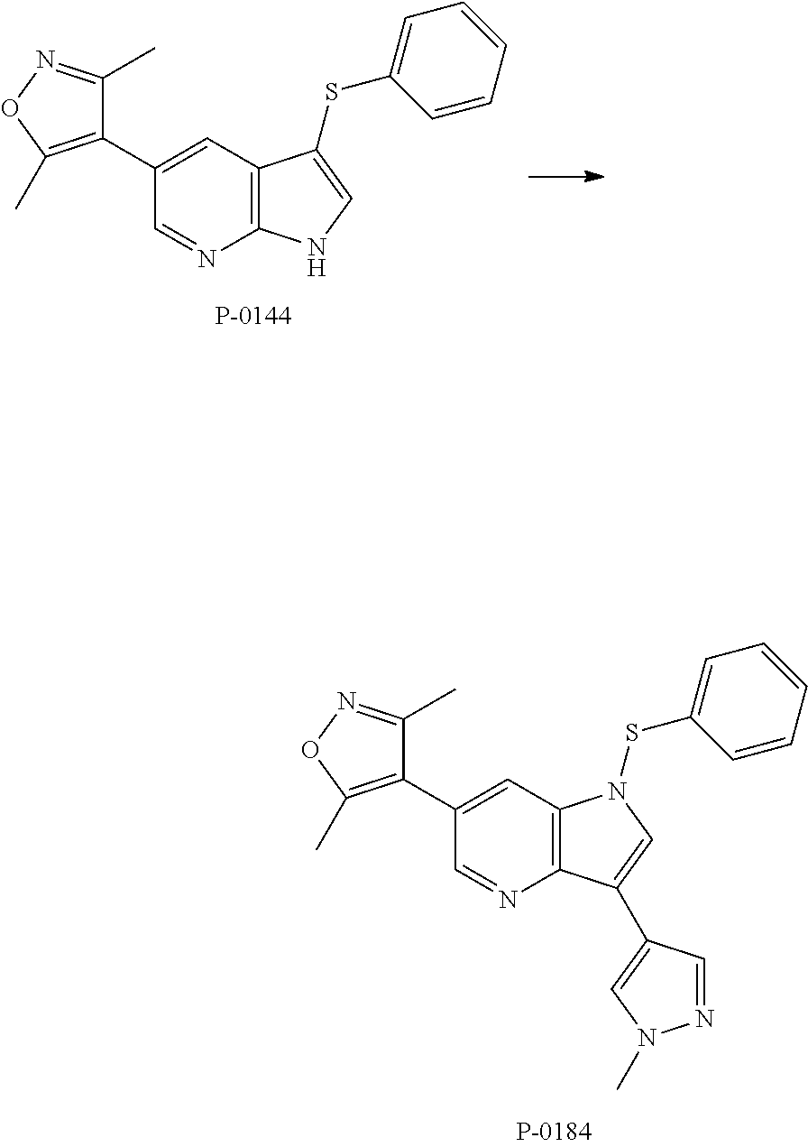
C1(C2=C(C)ON=C2C)=CC2=C(N=C1)NC=C2SC1=CC=CC=C1.C1(C2=C(C)ON=C2C)=CC2=C(N=C1)C(C1=CN(C)N=C1)=CN2SC1=CC=CC=C1
